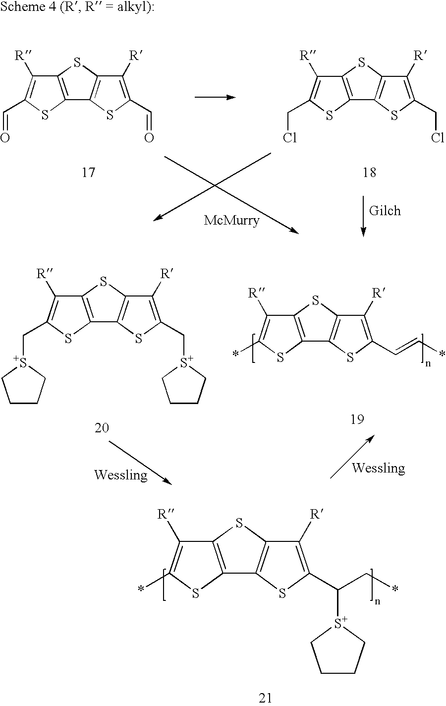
C1([R])=C(CCl)SC2=C1SC1=C2SC(CCl)=C1[R].C1([R])=C(C=O)SC2=C1SC1=C2SC(C=O)=C1[R].C12=C(SC(C=C*)=C1[R])C1=C(S2)C([R])=C(*)S1.C1([R])=C(C[S+]2CCCC2)SC2=C1SC1=C2SC(C[S+]2CCCC2)=C1[R].C1([R])=C(C([S+]2CCCC2)C*)SC2=C1SC1=C2SC(*)=C1[R]
